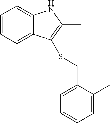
C1=CC=C2C(=C1)NC(C)=C2SCC1=CC=CC=C1C
